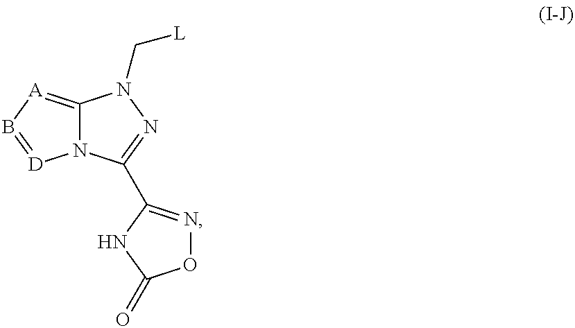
C12=[A]B=[D]N1C(C1=NOC(=O)N1)=NN2C[L]
